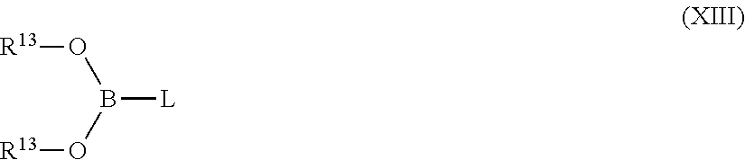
[R13]OB(O[R13])[L]
